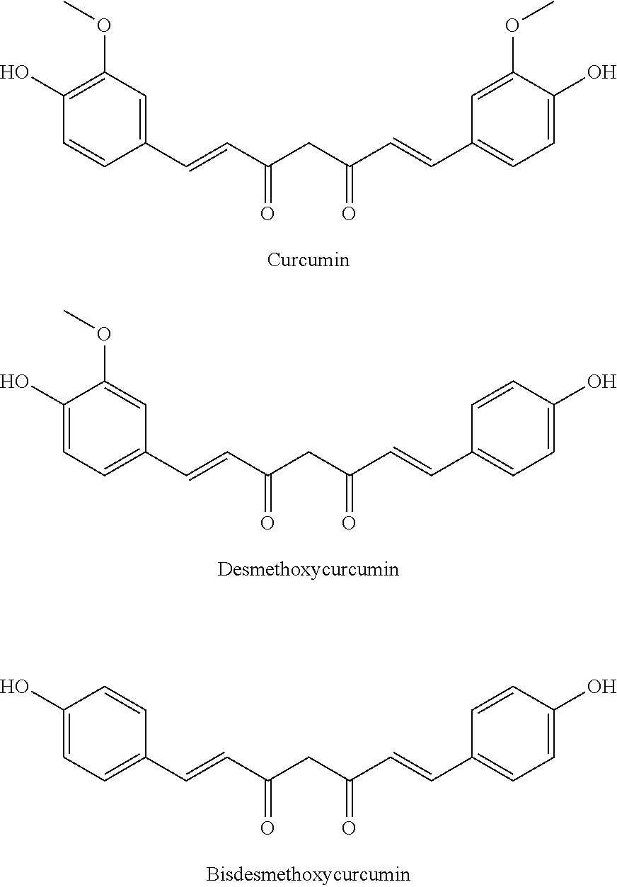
C1(C=CC(CC(C=CC2=CC=C(O)C(OC)=C2)=O)=O)=CC(OC)=C(O)C=C1.C1(C=CC(CC(C=CC2=CC=C(O)C=C2)=O)=O)=CC=C(O)C(OC)=C1.C1(C=CC(CC(C=CC2=CC=C(O)C=C2)=O)=O)=CC=C(O)C=C1
